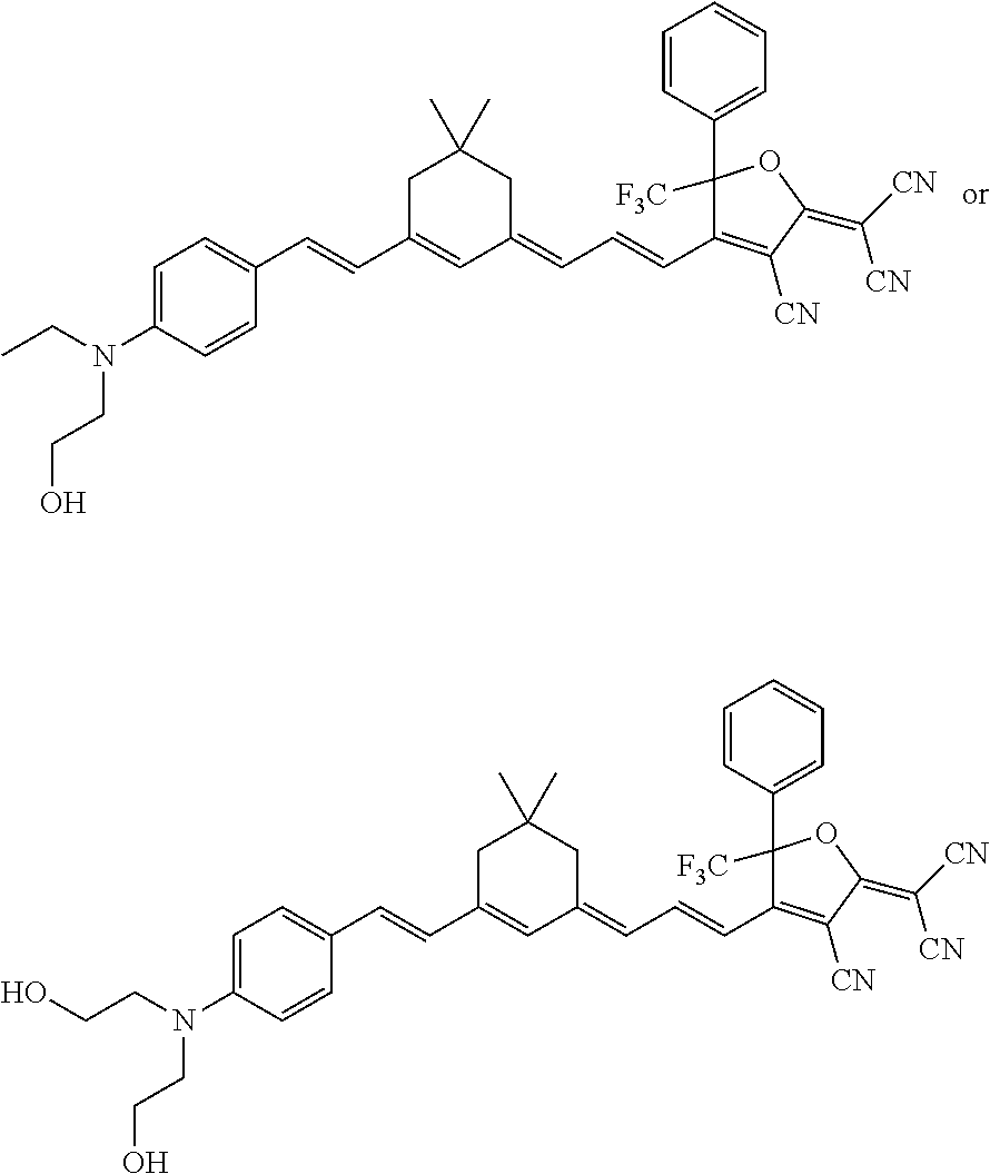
C1=C(N(CC)CCO)C=CC(C=CC2=CC(=CC=CC3=C([CN])C(=C([CN])[CN])OC3(C3=CC=CC=C3)[F3C])CC(C)(C)C2)=C1.C1=C(N(CCO)CCO)C=CC(C=CC2=CC(=CC=CC3=C([CN])C(=C([CN])[CN])OC3(C3=CC=CC=C3)[F3C])CC(C)(C)C2)=C1
